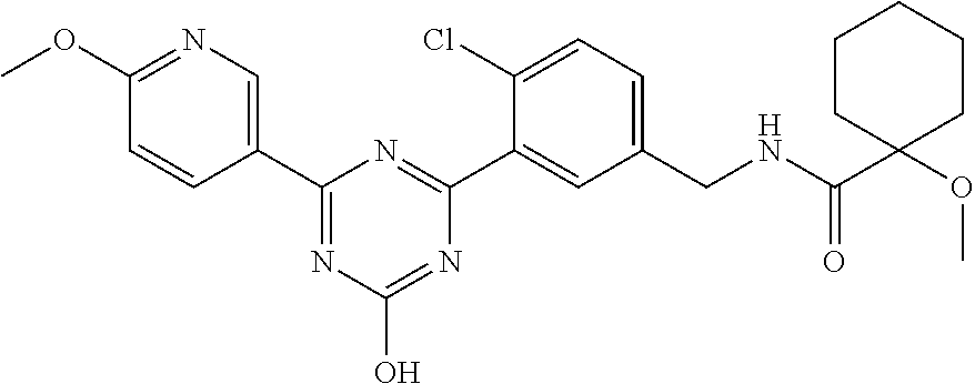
C1(OC)=NC=C(C2=NC(O)=NC(C3=CC(CNC(C4(OC)CCCCC4)=O)=CC=C3Cl)=N2)C=C1
